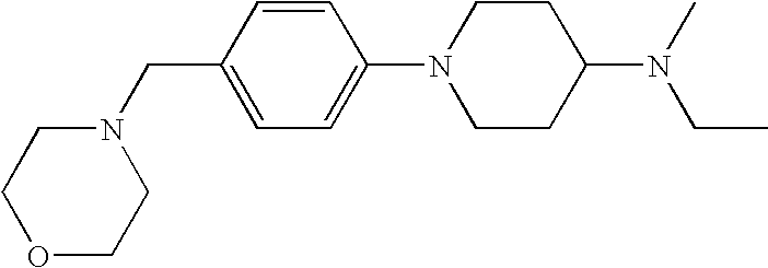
CN(C1CCN(C2=CC=C(CN3CCOCC3)C=C2)CC1)CC
